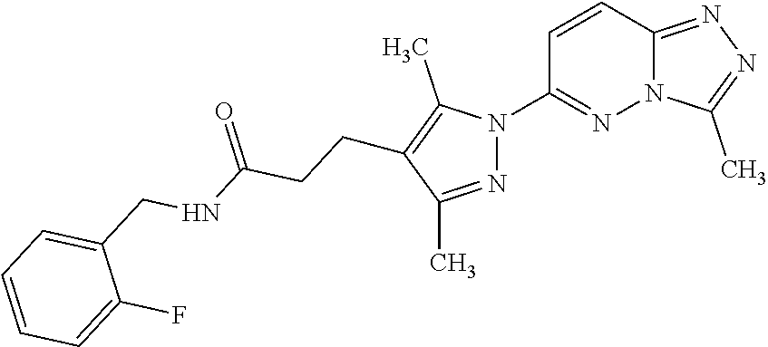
C12=NN=C(C)N1N=C(N1N=C(C)C(CCC(NCC3=CC=CC=C3F)=O)=C1C)C=C2
